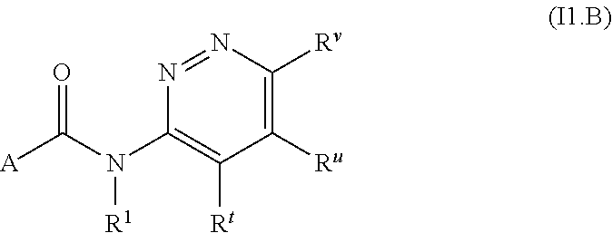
N1=NC(N(C([A])=O)[R1])=C([Rt])C([Ru])=C1[Rv]
